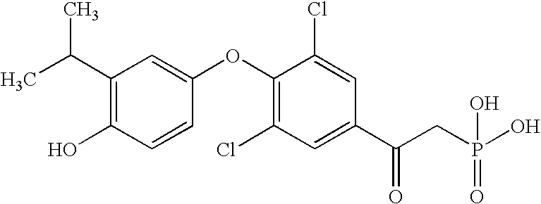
C1(C(C)C)=C(O)C=CC(OC2=C(Cl)C=C(C(CP(O)(O)=O)=O)C=C2Cl)=C1
